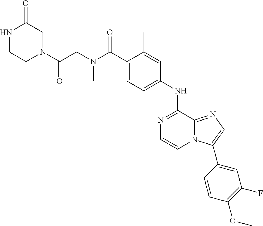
N(C(C1=CC=C(NC2=NC=CN3C2=NC=C3C2=CC(F)=C(OC)C=C2)C=C1C)=O)(CC(N1CC(=O)NCC1)=O)C
